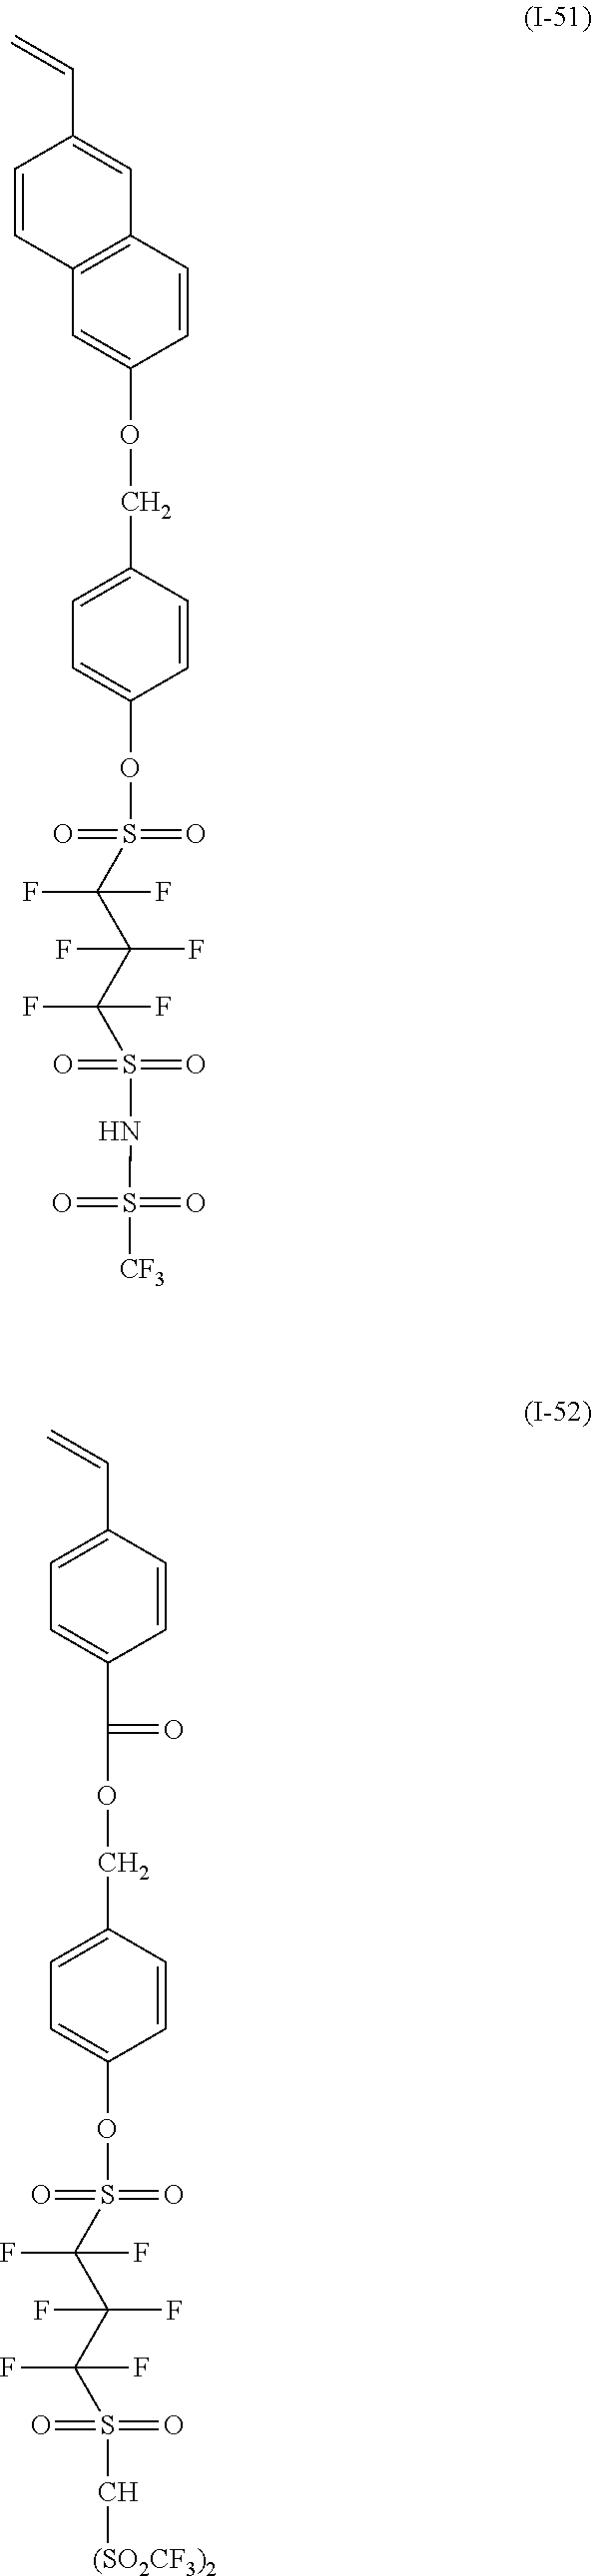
C=CC1=CC2=C(C=C1)C=C(OCC1=CC=C(OS(=O)(=O)C(C(F)(F)C(F)(F)S(=O)(=O)NS(=O)(=O)[CF3])(F)F)C=C1)C=C2.C=CC1=CC=C(C(OCC2=CC=C(OS(=O)(=O)C(C(F)(F)C(F)(F)S(=O)(=O)C[(SO2CF3)2])(F)F)C=C2)=O)C=C1
